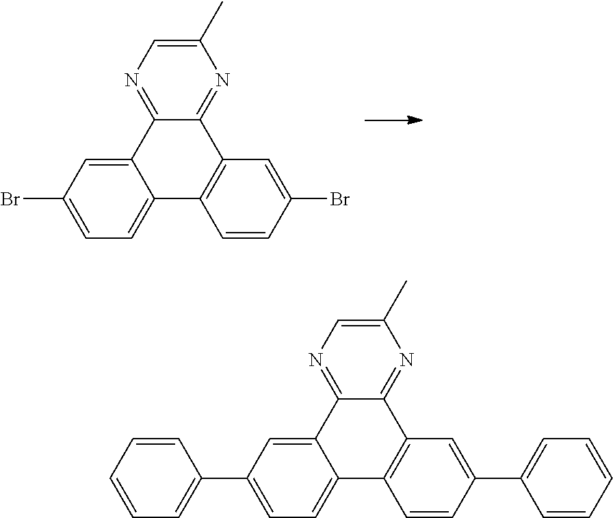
C12=CC=C(Br)C=C1C1=NC=C(C)N=C1C1=C2C=CC(Br)=C1.C12=CC=C(C3=CC=CC=C3)C=C1C1=NC=C(C)N=C1C1=C2C=CC(C2=CC=CC=C2)=C1
